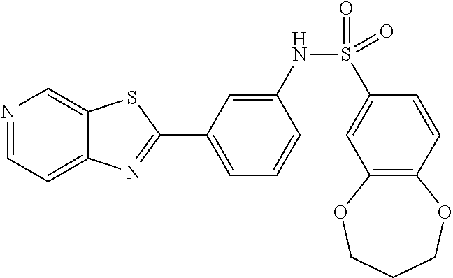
C1=C(NS(C2=CC3=C(C=C2)OCCCO3)(=O)=O)C=CC=C1C1=NC2=CC=NC=C2S1
